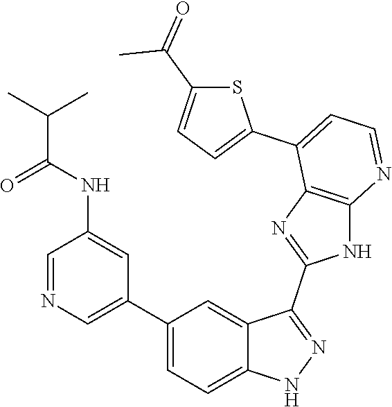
C1=NC=C(C2=CC=C3C(=C2)C(C2=NC4=C(N2)N=CC=C4C2=CC=C(C(=O)C)S2)=NN3)C=C1NC(C(C)C)=O
